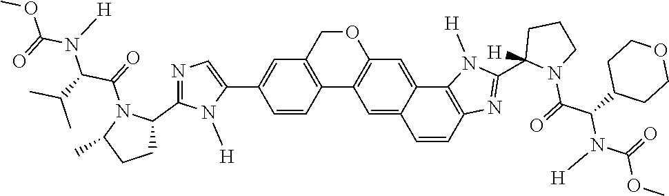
C1=CC2=C(C=C1C1=CN=C(C3N(C(=O)C(C(C)C)N(C(OC)=O)[H])C(C)CC3)N1[H])COC1=C2C=C2C(=C1)C1=C(C=C2)N=C(C2([H])N(C(=O)C(C3CCOCC3)N(C(OC)=O)[H])CCC2)N1[H]
